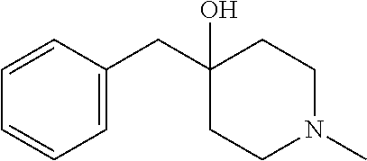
C1=CC(CC2(O)CCN(C)CC2)=CC=C1
